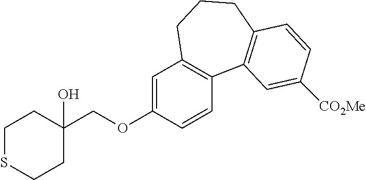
C1SCCC(O)(COC2=CC3=C(C=C2)C2=C(CCC3)C=CC([CO2Me])=C2)C1
